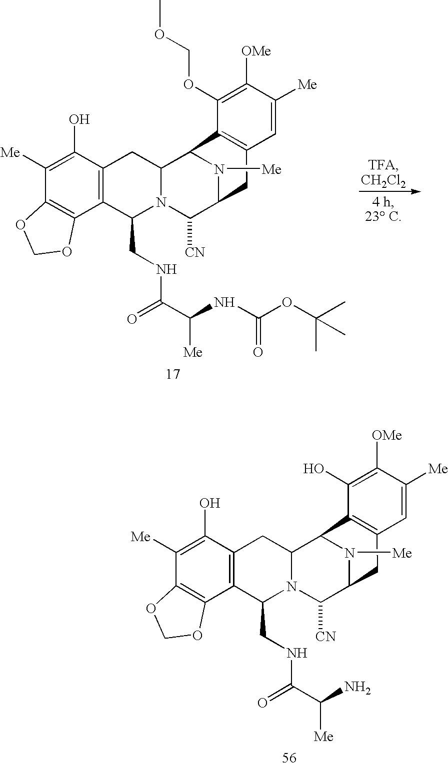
C1(O)=C([Me])C2=C(C3=C1CC1N(C3CNC(C(NC(OC(C)(C)C)=O)[Me])=O)C([CN])C3N([Me])C1C1=C(C=C([Me])C([OMe])=C1OCOC)C3)OCO2.C1(O)=C([Me])C2=C(C3=C1CC1N(C3CNC(C(N)[Me])=O)C([CN])C3N([Me])C1C1=C(C=C([Me])C([OMe])=C1O)C3)OCO2
